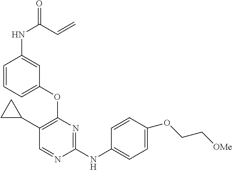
C1(NC2=CC=C(OCC[OMe])C=C2)=NC(OC2=CC=CC(NC(C=C)=O)=C2)=C(C2CC2)C=N1
